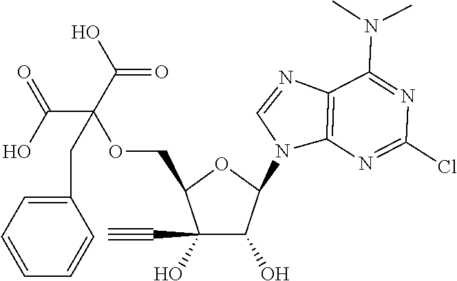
C1(C#C)(O)C(O)C(N2C3=C(N=C2)C(N(C)C)=NC(Cl)=N3)OC1COC(CC1=CC=CC=C1)(C(=O)O)C(=O)O
